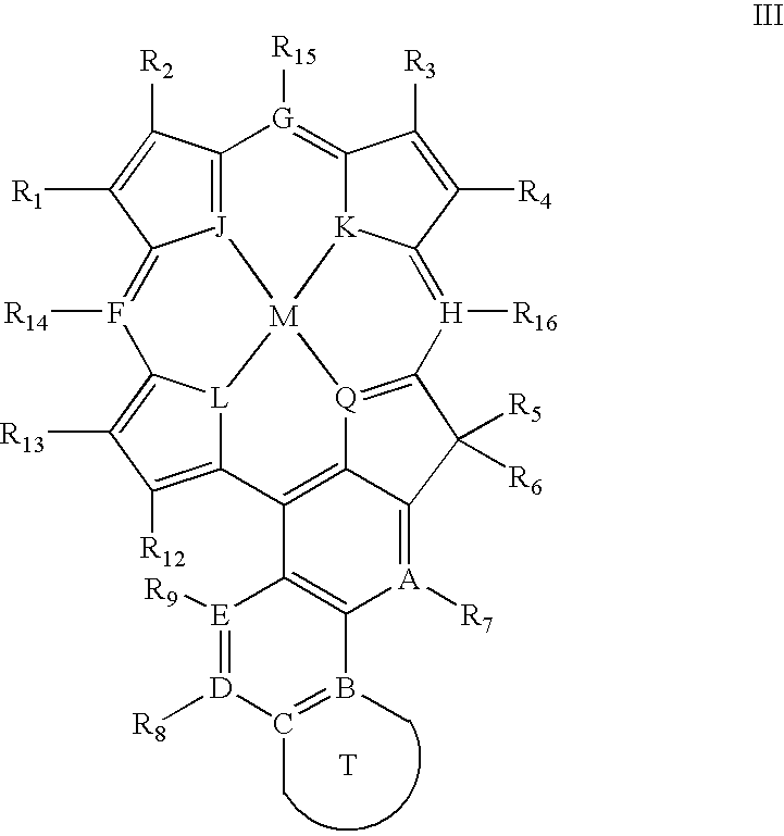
C12=[J]3C(=F([R14])C4=C([R13])C([R12])=C5[L]4[M]34[K]3C(=[G]1[R15])C([R3])=C([R4])C3=[H]([R16])C1=[Q]4C3=C5C4=C([A]([R7])=C3C1([R5])[R6])B(C)=C(C)[D]([R8])=[E]4[R9])C([R1])=C2[R2].[T]
